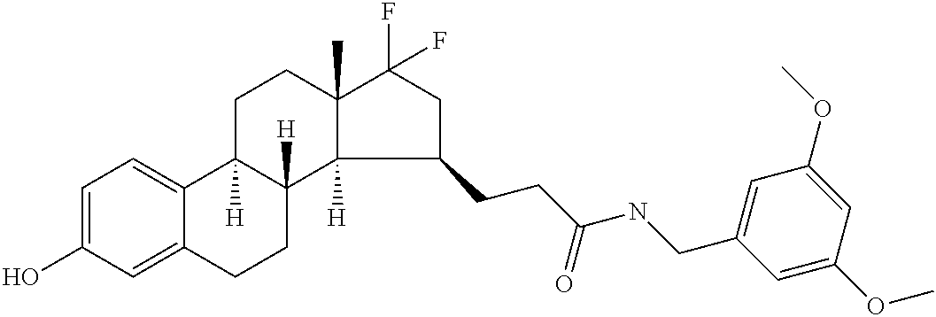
C1=C(O)C=C2C(=C1)C1([H])C([H])(CC2)C2([H])C(C)(CC1)C(F)(F)CC2CCC(=O)NCC1=CC(OC)=CC(OC)=C1
